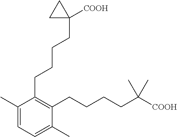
C1(C)=CC=C(C)C(CCCCC([COOH])(C)C)=C1CCCCC1([COOH])CC1
